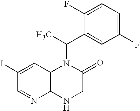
IC1=CC2=C(N=C1)NCC(=O)N2C(C)C1=CC(F)=CC=C1F
